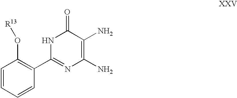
[R13]OC1=C(C2=NC(N)=C(N)C(=O)N2)C=CC=C1
